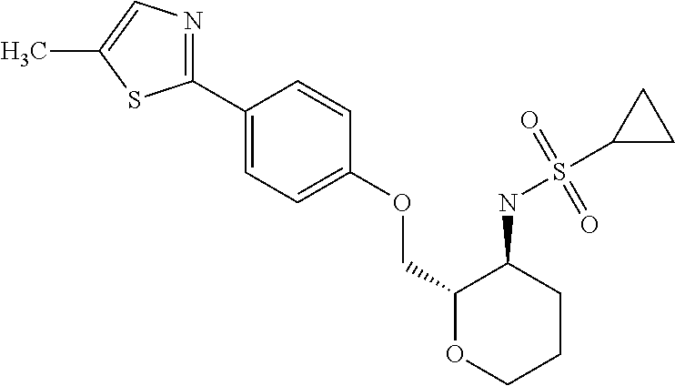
C1(C2=CC=C(OCC3OCCCC3NS(=O)(=O)C3CC3)C=C2)=NC=C(C)S1
